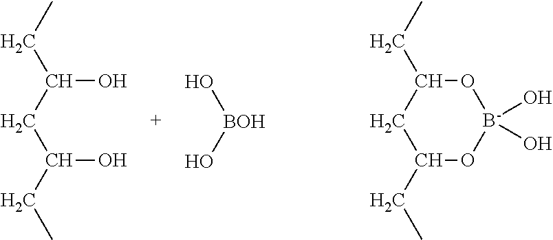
CCC(CC(CC)O)O.O[BOH]O.CCC1CC(CC)O[B-](O)(O)O1
